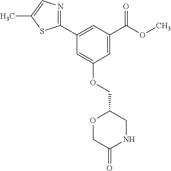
C1(C2=CC(C(=O)OC)=CC(OCC3OCC(=O)NC3)=C2)=NC=C(C)S1
